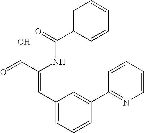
C1=C(C(=O)NC(C(=O)O)=CC2=CC=CC(C3=NC=CC=C3)=C2)C=CC=C1
